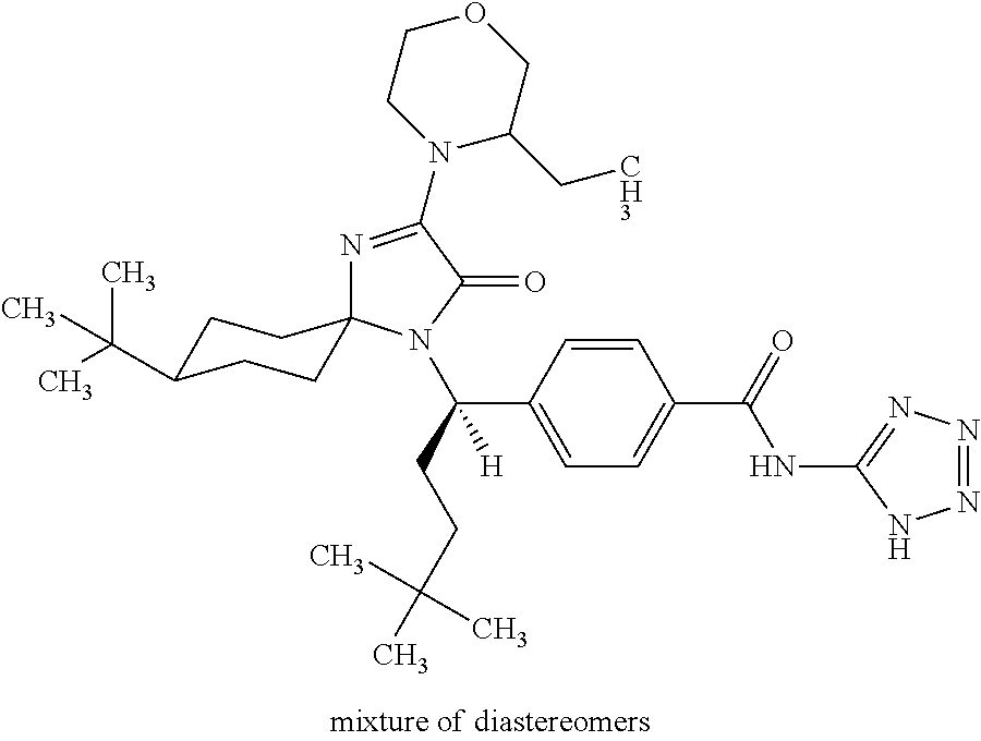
C1=CC(C(CCC(C)(C)C)([H])N2C(=O)C(N3C(C[CH3])COCC3)=NC23CCC(C(C)(C)C)CC3)=CC=C1C(=O)NC1=NN=NN1
